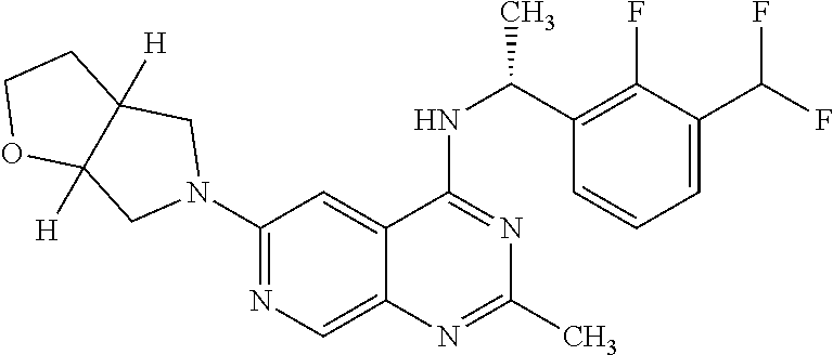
N1(C2=NC=C3C(=C2)C(NC(C2=C(F)C(C(F)F)=CC=C2)C)=NC(C)=N3)CC2([H])C([H])(C1)OCC2
